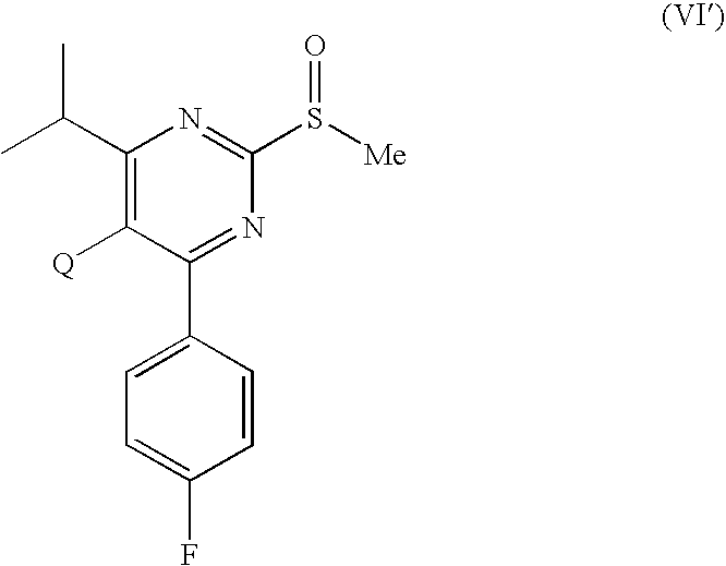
C1(C(C)C)=C([Q])C(C2=CC=C(F)C=C2)=NC(S(=O)[Me])=N1
